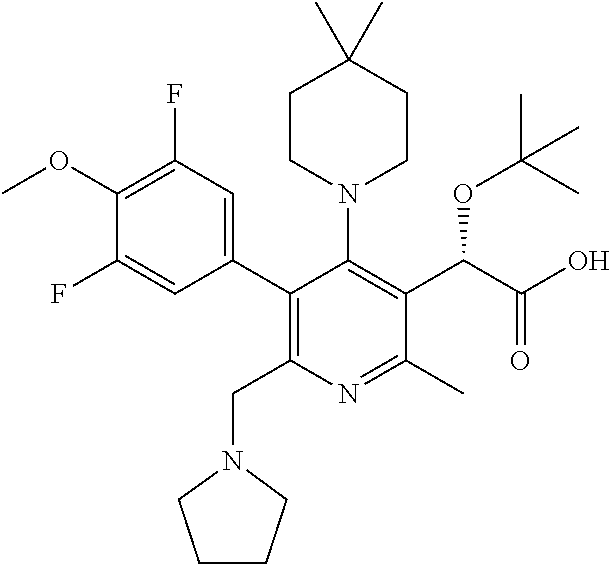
C1(C2=C(CN3CCCC3)N=C(C)C(C(C(O)=O)OC(C)(C)C)=C2N2CCC(C)(C)CC2)=CC(F)=C(OC)C(F)=C1
